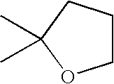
C1CCC(C)(C)O1
